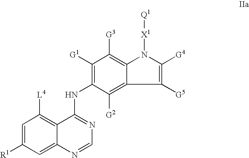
C1=C([R1])C=C2C(=C1[L4])C(NC1=C([G1])C([G3])=C3C(=C1[G2])C([G5])=C([G4])N3[X1][Q1])=NC=N2
